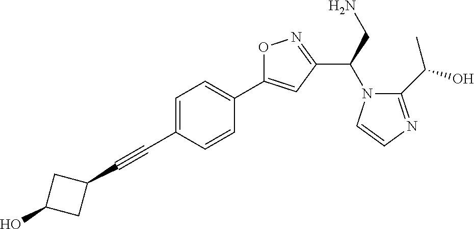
C1=C(C#CC2CC(O)C2)C=CC(C2=CC(C(N3C(C(O)C)=NC=C3)CN)=NO2)=C1
